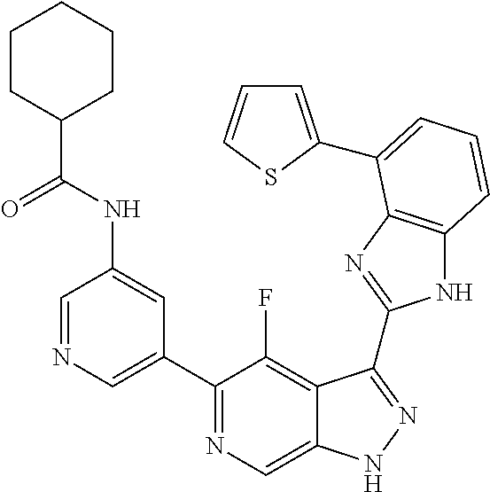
C1=NC=C(C2=NC=C3C(=C2F)C(C2=NC4=C(N2)C=CC=C4C2=CC=CS2)=NN3)C=C1NC(C1CCCCC1)=O
